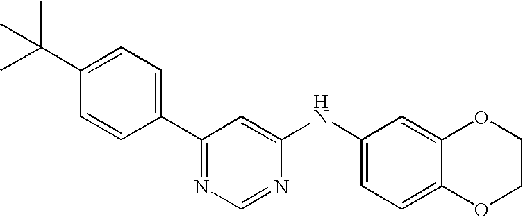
C1(C2=CC=C(C(C)(C)C)C=C2)=NC=NC(NC2=CC=C3C(=C2)OCCO3)=C1
